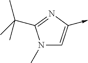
N1(C)C=C(->C)N=C1C(C)(C)C
